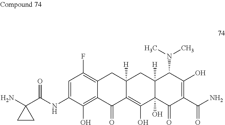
C(NC1=CC(F)=C2C(=C1O)C(=O)C1=C(O)C3(O)C([H])(CC1([H])C2)C(N(C)C)C(O)=C(C(N)=O)C3=O)(=O)C1(N)CC1
